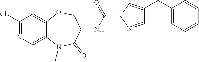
C1(Cl)=NC=C2C(=C1)OCC(NC(=O)N1N=CC(CC3=CC=CC=C3)=C1)C(=O)N2C
